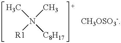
N(C)([R1])(C)[C8H17]
